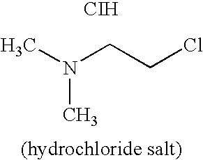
CN(CCCl)C.[CIH]
